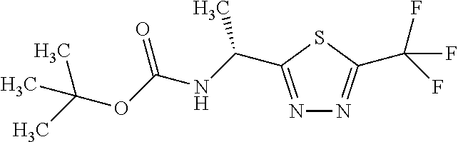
N1=C(C(C)NC(=O)OC(C)(C)C)SC(C(F)(F)F)=N1
